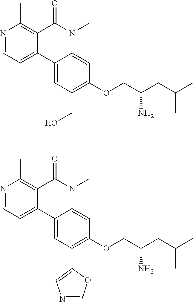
N1=CC=C2C(=C1C)C(=O)N(C)C1=CC(OCC(CC(C)C)N)=C(CO)C=C21.N1=CC=C2C(=C1C)C(=O)N(C)C1=CC(OCC(CC(C)C)N)=C(C3=CN=CO3)C=C21
